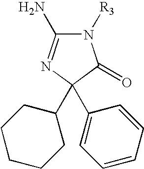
N1([R3])C(N)=NC(C2CCCCC2)(C2=CC=CC=C2)C1=O
